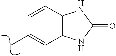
C1(C)=CC2=C(C=C1)NC(=O)N2
